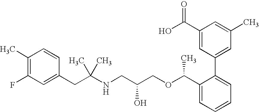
C1(C)=C(F)C=C(CC(NCC(COC(C2=CC=CC=C2C2=CC(C)=CC(C(O)=O)=C2)C)O)(C)C)C=C1
